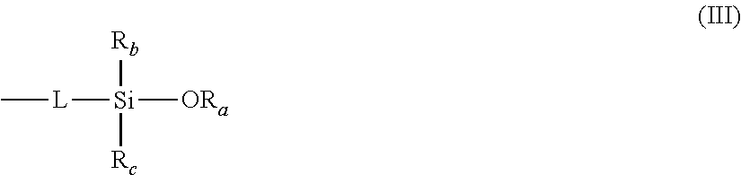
[L]([Si]([Rb])([Rc])[ORa])C
